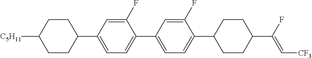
C1CC(C2=CC=C(C3=CC=C(C4CCC(C(F)=C[CF3])CC4)C(F)=C3)C(F)=C2)CCC1[C5H11]
